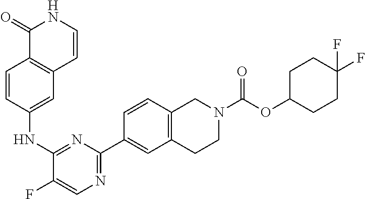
C1=CNC(=O)C2=C1C=C(NC1=NC(C3=CC4=C(C=C3)CN(C(OC3CCC(F)(F)CC3)=O)CC4)=NC=C1F)C=C2
